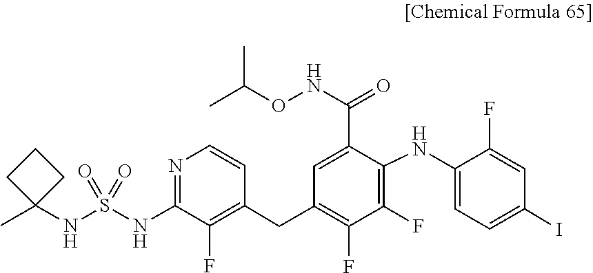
C(C)(C)ONC(C1=CC(CC2=C(F)C(NS(=O)(=O)NC3(C)CCC3)=NC=C2)=C(F)C(F)=C1NC1=CC=C(I)C=C1F)=O
